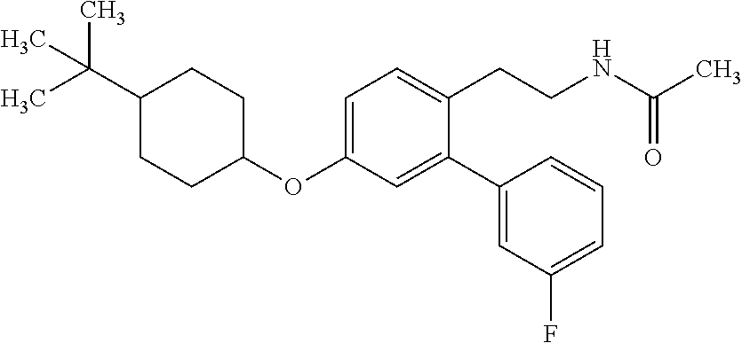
C1=C(OC2CCC(C(C)(C)C)CC2)C=C(C2=CC(F)=CC=C2)C(CCNC(C)=O)=C1
